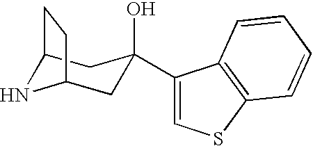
C12NC(CC(O)(C3=CSC4=C3C=CC=C4)C1)CC2
